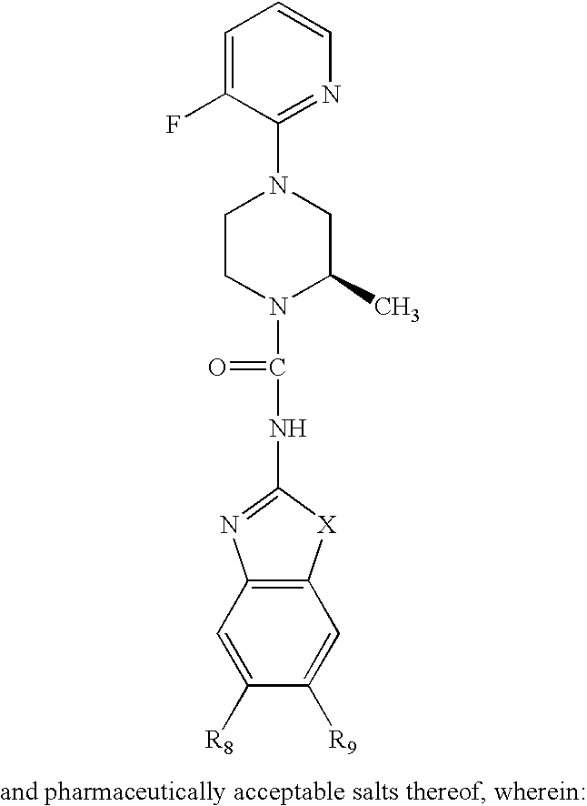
C1=C(F)C(N2CCN(C(=O)NC3=NC4=C([X]3)C=C([R9])C([R8])=C4)C(C)C2)=NC=C1
